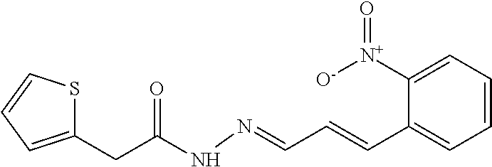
C(C(NN=CC=CC1=CC=CC=C1[N+]([O-])=O)=O)C1=CC=CS1
